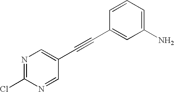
N1=C(Cl)N=CC(C#CC2=CC(N)=CC=C2)=C1
